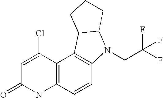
C12=C(C=CC3=C1C1C(N3CC(F)(F)F)CCC1)NC(=O)C=C2Cl
